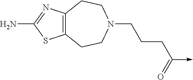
C12=C(N=C(N)S1)CCN(CCCC(->C)=O)CC2
